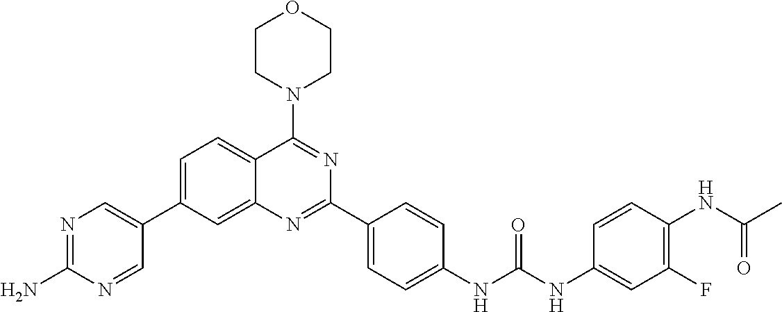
C1=C(C2=CN=C(N)N=C2)C=C2C(=C1)C(N1CCOCC1)=NC(C1=CC=C(NC(NC3=CC(F)=C(NC(C)=O)C=C3)=O)C=C1)=N2
